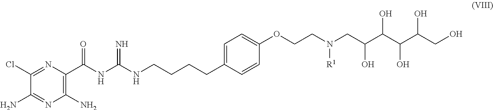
C1(N)=C(C(NC(NCCCCC2=CC=C(OCCN(CC(C(C(C(CO)O)O)O)O)[R1])C=C2)=N)=O)N=C(Cl)C(N)=N1
